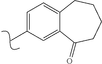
C1=C2C(=CC=C1C)CCCCC2=O
